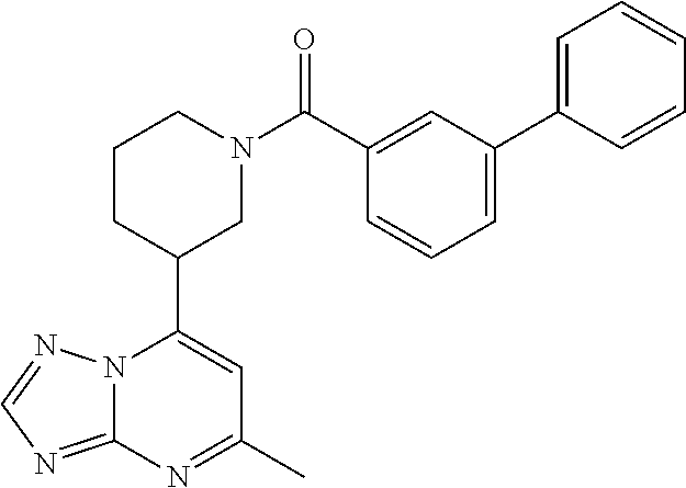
N12C(=NC=N1)N=C(C)C=C2C1CN(C(=O)C2=CC(C3=CC=CC=C3)=CC=C2)CCC1
